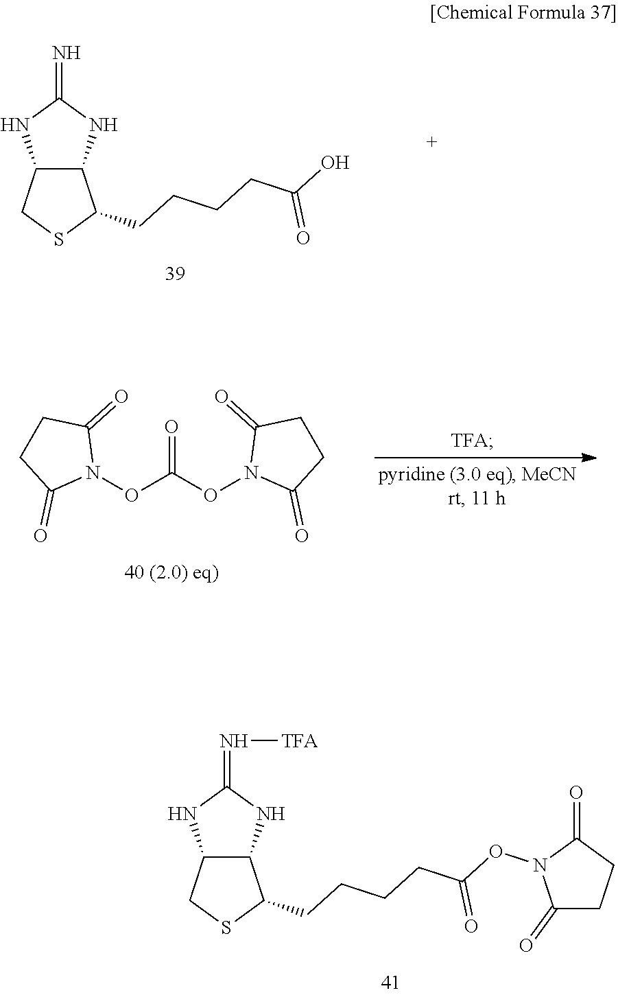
C12C(CSC1CCCCC(O)=O)NC(=N)N2.O=C(ON1C(=O)CCC1=O)ON1C(=O)CCC1=O.C12C(CSC1CCCCC(ON1C(=O)CCC1=O)=O)NC(=N[TFA])N2
